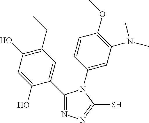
C1(CC)=C(O)C=C(O)C(C2=NN=C(S)N2C2=CC(N(C)C)=C(OC)C=C2)=C1
